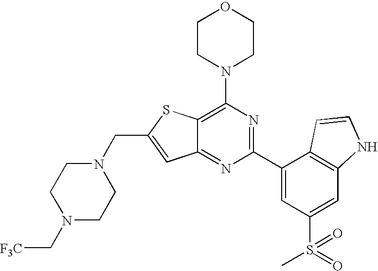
N1(CC2=CC3=NC(C4=CC(S(C)(=O)=O)=CC5=C4C=CN5)=NC(N4CCOCC4)=C3S2)CCN(C[F3C])CC1
